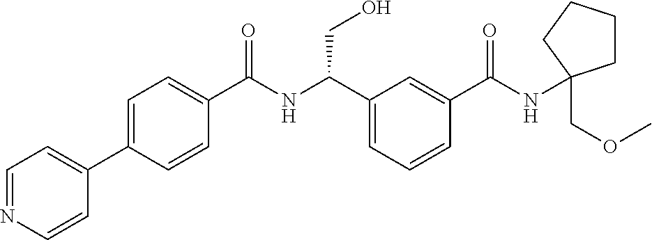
C1(C2=CC=NC=C2)=CC=C(C(NC(C2=CC=CC(C(NC3(COC)CCCC3)=O)=C2)CO)=O)C=C1
